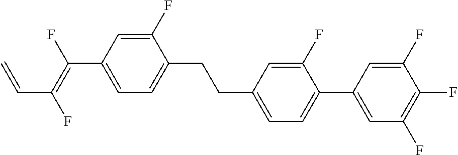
C1(F)=CC(C(=C(F)C=C)F)=CC=C1CCC1=CC=C(C2=CC(F)=C(F)C(F)=C2)C(F)=C1
